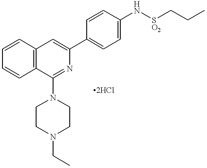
C1=CC2=C(C=C1)C=C(C1=CC=C(N[SO2]CCC)C=C1)N=C2N1CCN(CC)CC1
